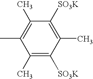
C1(C)=C(C)C([SO3K])=C(C)C([SO3K])=C1C
